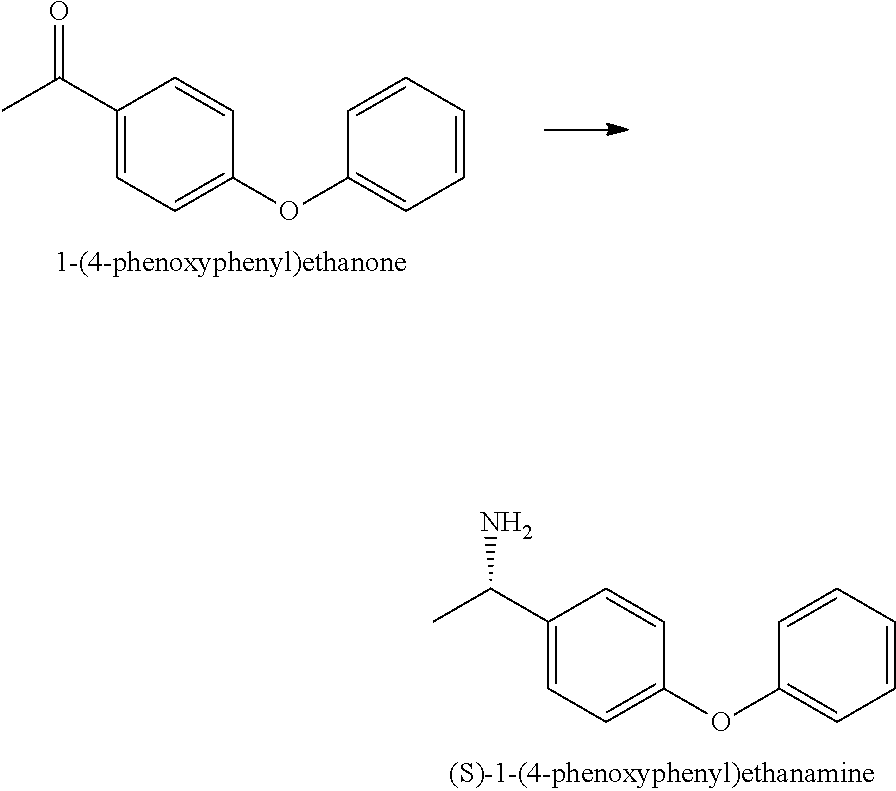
CC(C1=CC=C(OC2=CC=CC=C2)C=C1)=O.CC(C1=CC=C(OC2=CC=CC=C2)C=C1)N
